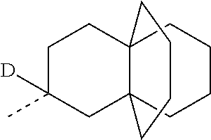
C123C(CCCC1)(CC(C)([D])CC2)CCCC3
